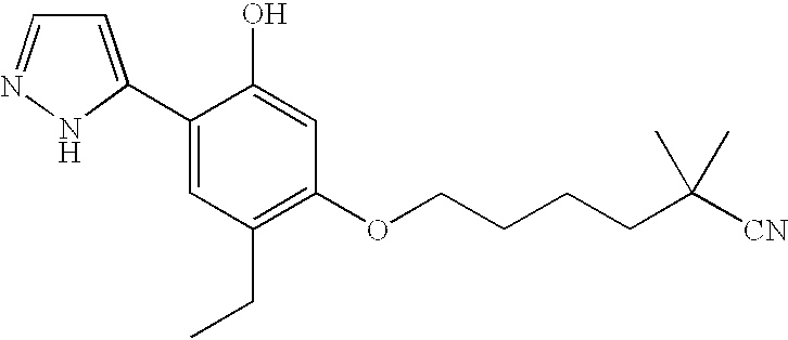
O(C1=C(CC)C=C(C2=CC=NN2)C(O)=C1)CCCCC([CN])(C)C
